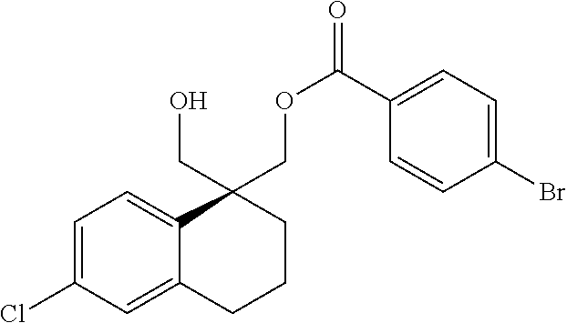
C1(Cl)=CC=C2C(=C1)CCCC2(COC(=O)C1=CC=C(Br)C=C1)CO
